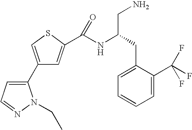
C1(C2=CC=NN2CC)=CSC(C(NC(CN)CC2=CC=CC=C2C(F)(F)F)=O)=C1
